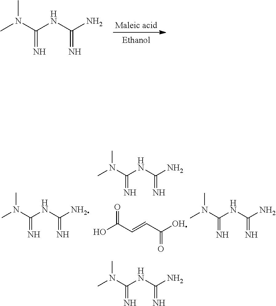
CN(C(NC(N)=N)=N)C.[Maleic acid].CN(C(NC(N)=N)=N)C.OC(C=CC(O)=O)=O.CN(C(NC(N)=N)=N)C.CN(C(NC(N)=N)=N)C.C(NC(N)=N)(=N)N(C)C
